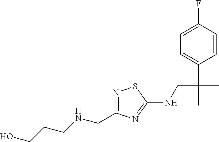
N1=C(CNCCCO)N=C(NCC(C)(C2=CC=C(F)C=C2)C)S1
